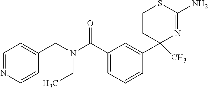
C1(C(=O)N(CC2=CC=NC=C2)CC)=CC=CC(C2(C)N=C(N)SCC2)=C1
